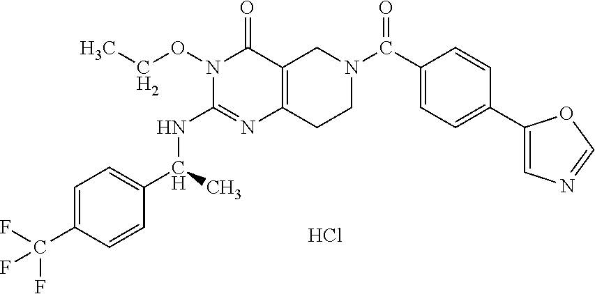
Cl.C1=C(C(F)(F)F)C=CC(C(C)NC2=NC3=C(C(=O)N2OCC)CN(C(=O)C2=CC=C(C4=CN=CO4)C=C2)CC3)=C1
